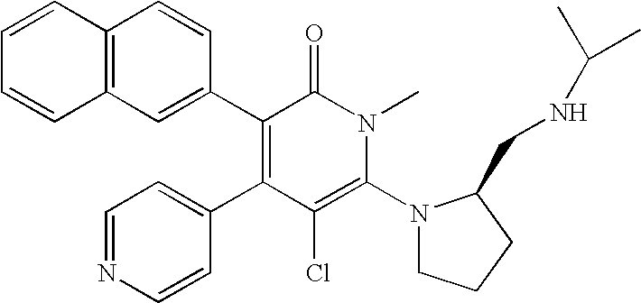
C1=CC=CC2=C1C=CC(C1=C(C3=CC=NC=C3)C(Cl)=C(N3CCCC3CNC(C)C)N(C)C1=O)=C2
